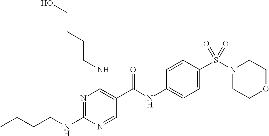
C(NC1=NC(NCCCCO)=C(C(NC2=CC=C(S(N3CCOCC3)(=O)=O)C=C2)=O)C=N1)CCC
